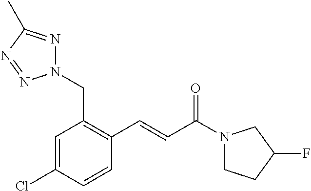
C1(C=CC(N2CCC(F)C2)=O)=C(CN2N=C(C)N=N2)C=C(Cl)C=C1
